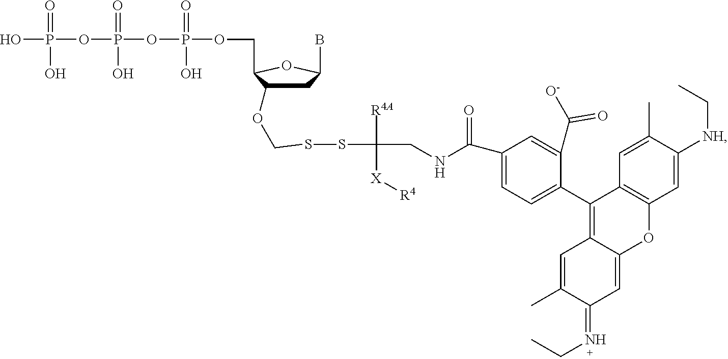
C1C(OCSSC(CNC(C2=CC=C(C3=C4C(=CC(=NCC)C(C)=C4)OC4=C3C=C(C)C([NH]CC)=C4)C(C([O-])=O)=C2)=O)([R4A])[X][R4])C(COP(OP(OP(O)(=O)O)(=O)O)(=O)O)OC1B
